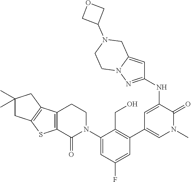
C1(C)(C)CC2=C(C1)C1=C(S2)C(=O)N(C2=CC(F)=CC(C3=CN(C)C(=O)C(NC4=NN5C(=C4)CN(C4COC4)CC5)=C3)=C2CO)CC1
